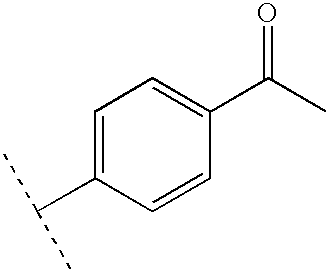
C1=C(C(C)C)C=CC(C(C)=O)=C1
